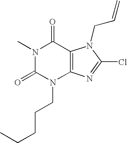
N1(C)C(=O)N(CCCCC)C2=C(C1=O)N(CC=C)C(Cl)=N2
